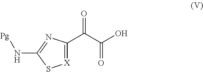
[X]1=C(C(C(O)=O)=O)N=C(N[Pg])S1
